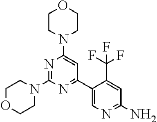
N1=C(N2CCOCC2)N=C(C2=CN=C(N)C=C2C(F)(F)F)C=C1N1CCOCC1
